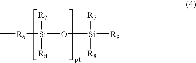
C[R6][Si](O[Si]([R9])([R7])[R8])([R7])[R8]
